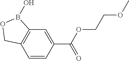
C12=C(C=CC(C(OCCOC)=O)=C1)COB2O
